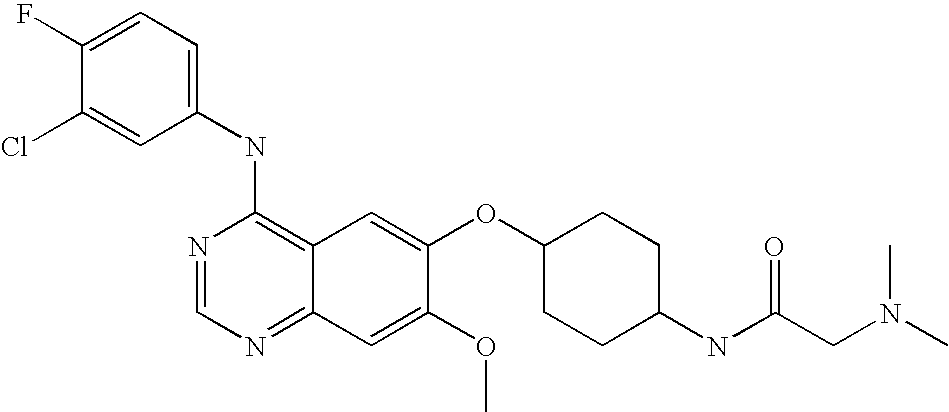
C1(NC2=C3C(=NC=N2)C=C(OC)C(OC2CCC(NC(CN(C)C)=O)CC2)=C3)=CC=C(F)C(Cl)=C1
